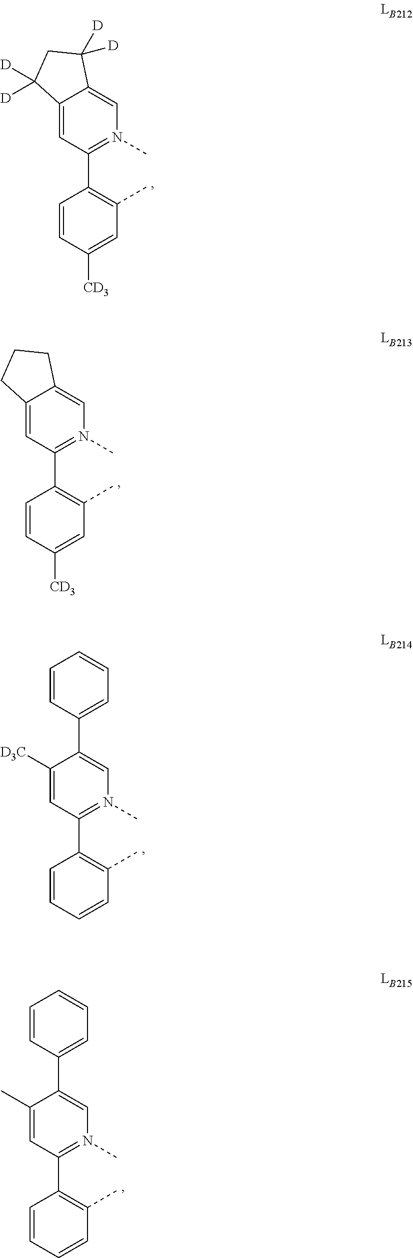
C12=CC(C3=C(C)C=C([CD3])C=C3)=N(C)C=C1C([D])([D])CC2([D])[D].C12=CC(C3=C(C)C=C([CD3])C=C3)=N(C)C=C1CCC2.C1([D3C])=CC(C2=C(C)C=CC=C2)=N(C)C=C1C1=CC=CC=C1.C1(C)=CC(C2=C(C)C=CC=C2)=N(C)C=C1C1=CC=CC=C1
